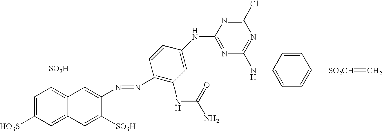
C1=C([HO3S])C=C2C(=C1[SO3H])C=C(N=NC1=C(NC(=O)N)C=C(NC3=NC(NC4=CC=C([SO2CH]=C)C=C4)=NC(Cl)=N3)C=C1)C([SO3H])=C2
